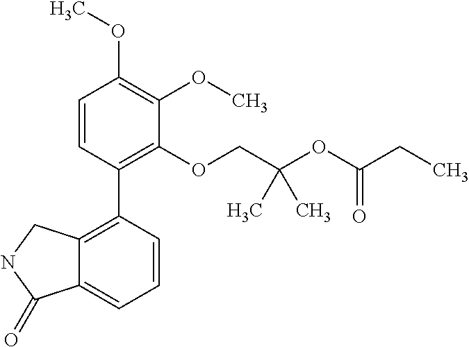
C1=CC(C2=C3C(=CC=C2)C(=O)NC3)=C(OCC(OC(CC)=O)(C)C)C(OC)=C1OC
